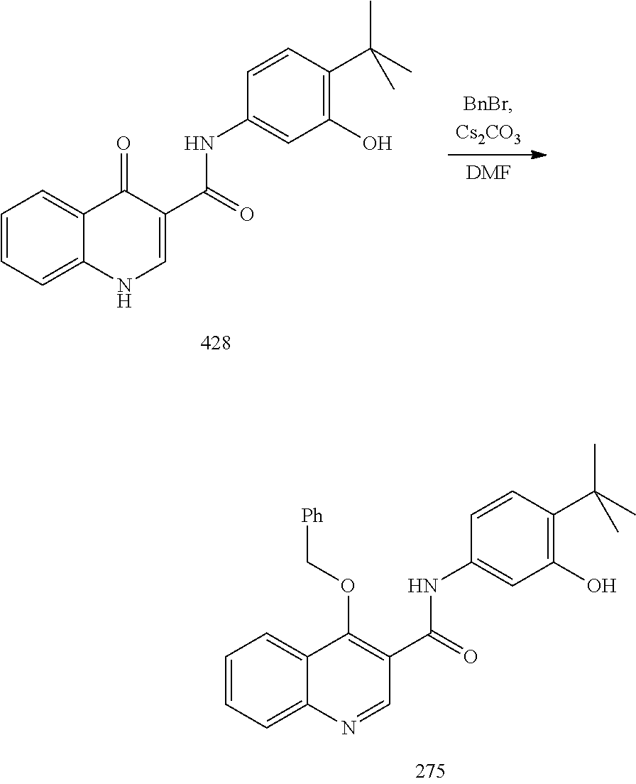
C1=CC=C2C(=C1)C(=O)C(C(NC1=CC(O)=C(C(C)(C)C)C=C1)=O)=CN2.[DMF].C1=CC=C2C(=C1)C(OC[Ph])=C(C(NC1=CC(O)=C(C(C)(C)C)C=C1)=O)C=N2
